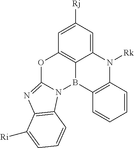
C12=CC([Rj])=CC3=C1B(C1=C(N2[Rk])C=CC=C1)N1C(=NC2=C1C=CC=C2[Ri])O3
